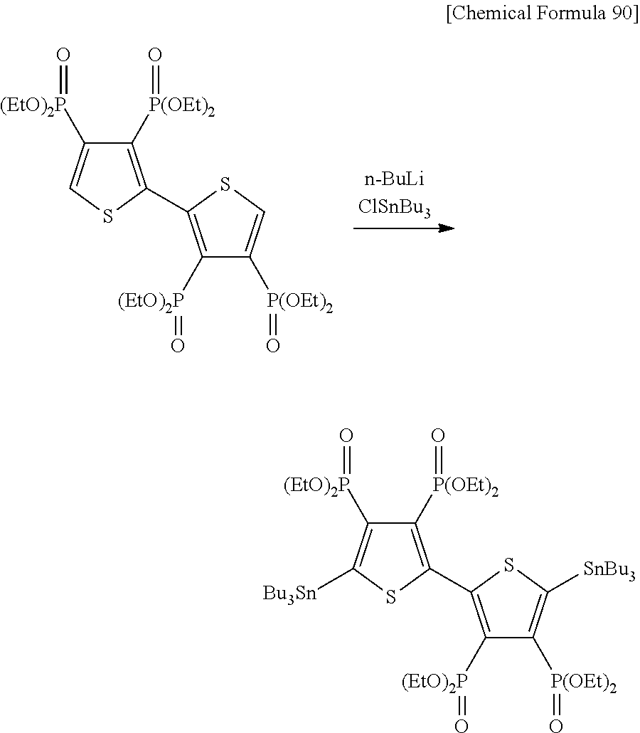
C1([P(OEt)2]=O)=C(C2=C([(EtO)2P]=O)C([P(OEt)2]=O)=CS2)SC=C1[(EtO)2P]=O.C1([P(OEt)2]=O)=C(C2=C([(EtO)2P]=O)C([P(OEt)2]=O)=C([SnBu3])S2)SC([Bu3Sn])=C1[(EtO)2P]=O
